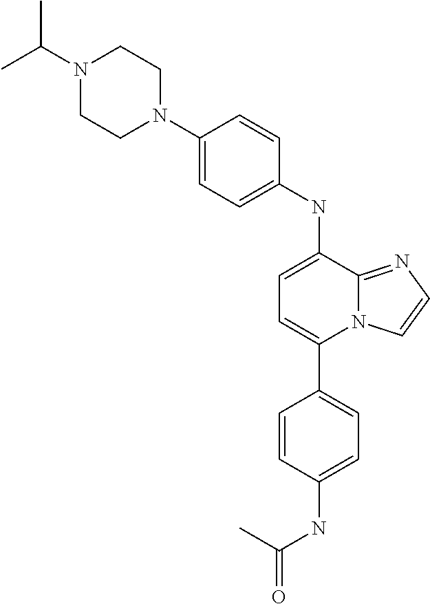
C1=CC(NC(=O)C)=CC=C1C1=CC=C(NC2=CC=C(N3CCN(C(C)C)CC3)C=C2)C2=NC=CN12
